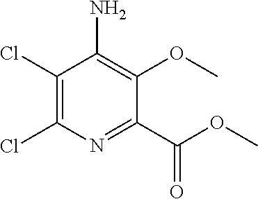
C1(Cl)=C(Cl)N=C(C(OC)=O)C(OC)=C1N
